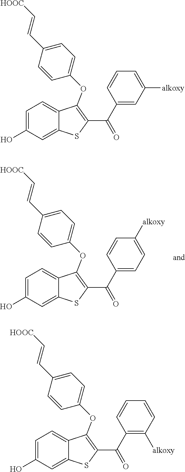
C1=C(O)C=C2C(=C1)C(OC1=CC=C(C=C[HOOC])C=C1)=C(C(=O)C1=CC([alkoxy])=CC=C1)S2.C1=C(O)C=C2C(=C1)C(OC1=CC=C(C=C[HOOC])C=C1)=C(C(=O)C1=C([alkoxy])C=CC=C1)S2.C1=C(O)C=C2C(=C1)C(OC1=CC=C(C=C[HOOC])C=C1)=C(C(=O)C1=CC=C([alkoxy])C=C1)S2
